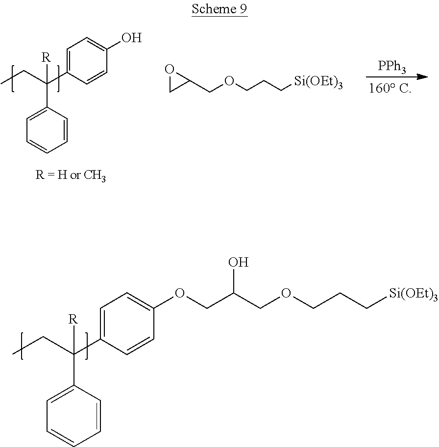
C1(C(CC)([R])C2=CC=C(OCC(COCCC[Si(OEt)3])O)C=C2)=CC=CC=C1.[PPh3].C1(C(CC)([R])C2=CC=C(O)C=C2)=CC=CC=C1.O(CCC[Si(OEt)3])CC1OC1
